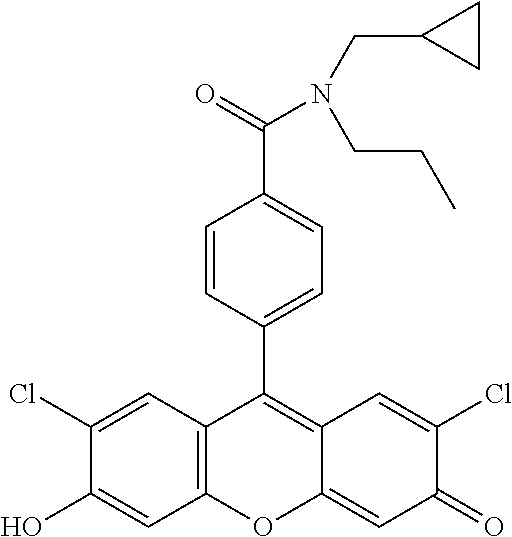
C12=C(C=C(Cl)C(O)=C1)C(C1=CC=C(C(=O)N(CCC)CC3CC3)C=C1)=C1C(=CC(=O)C(Cl)=C1)O2
